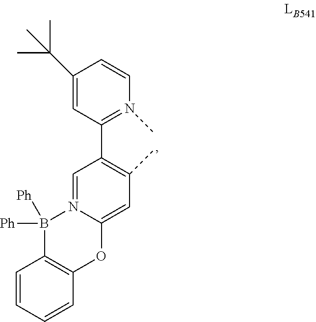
C1(C(C)(C)C)=CC(C2=C(C)C=C3N(=C2)B([Ph])([Ph])C2=C(O3)C=CC=C2)=N(C)C=C1
